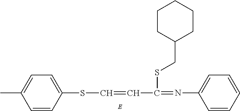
S(C=CC(SCC1CCCCC1)=NC1=CC=CC=C1)C1=CC=C(C)C=C1
